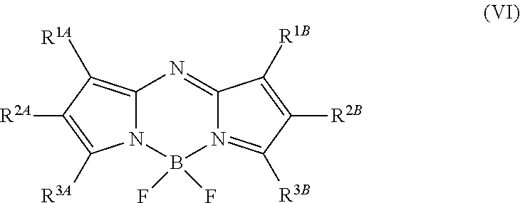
C12=C([R1A])C([R2A])=C([R3A])N1B(F)(F)N1=C([R3B])C([R2B])=C([R1B])C1=N2
